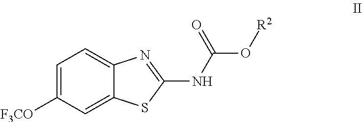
C1([F3CO])=CC=C2C(=C1)SC(NC(O[R2])=O)=N2
